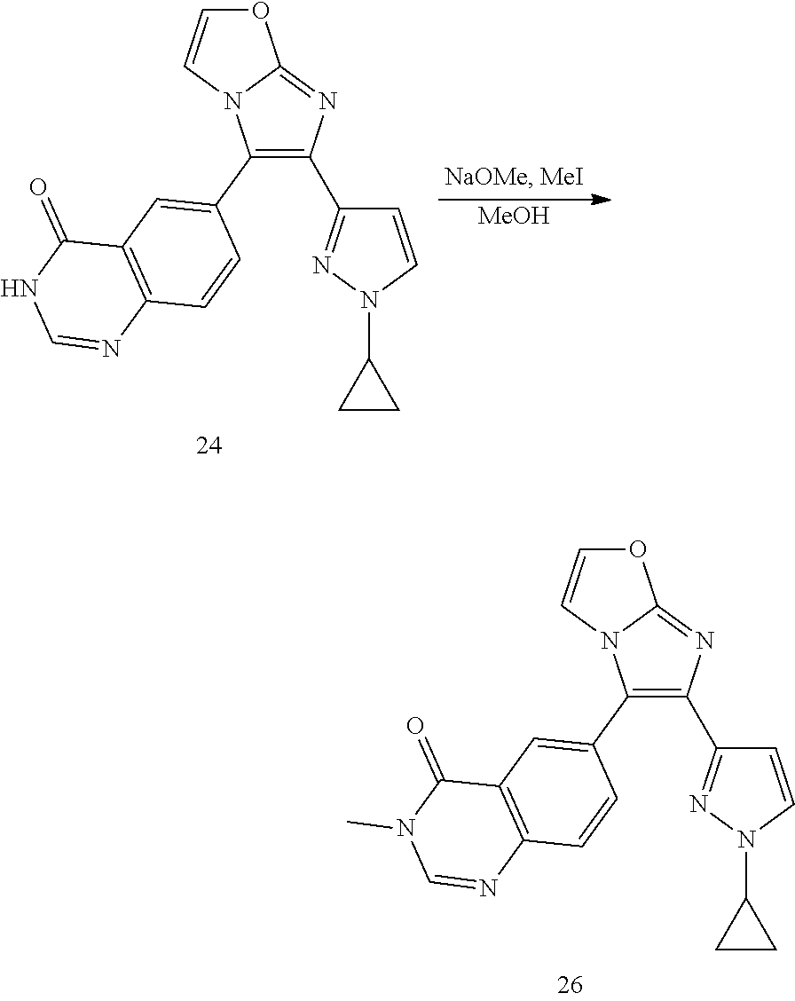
O1C=CN2C1=NC(C1=NN(C3CC3)C=C1)=C2C1=CC2=C(C=C1)N=CN(C)C2=O.O1C=CN2C1=NC(C1=NN(C3CC3)C=C1)=C2C1=CC2=C(C=C1)N=CNC2=O.[MeOH]
